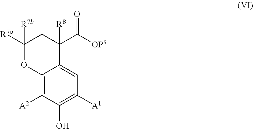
C1([R7a])([R7b])OC2=C([A2])C(O)=C([A1])C=C2C([R8])(C([OP3])=O)C1
